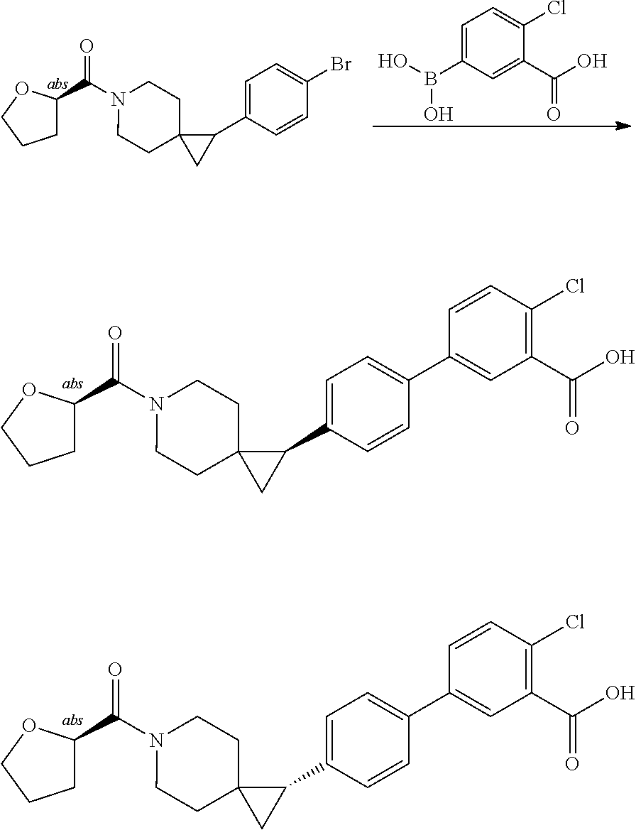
C1C(C(N2CCC3(CC2)CC3C2=CC=C(C3=CC(C(=O)O)=C(Cl)C=C3)C=C2)=O)OCC1.C1C(C(N2CCC3(CC2)CC3C2=CC=C(Br)C=C2)=O)OCC1.C1=C(B(O)O)C=C(C(=O)O)C(Cl)=C1.C1C(C(N2CCC3(CC2)CC3C2=CC=C(C3=CC(C(=O)O)=C(Cl)C=C3)C=C2)=O)OCC1
